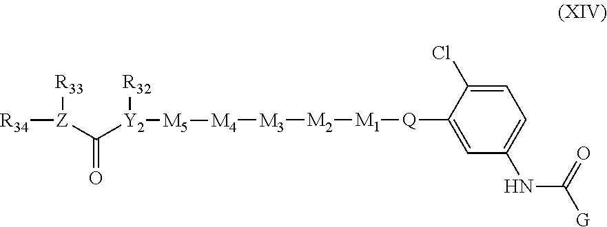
C1=C(Cl)C([Q][M1][M2][M3][M4][M5][Y2](C([Z]([R34])[R33])=O)[R32])=CC(NC([G])=O)=C1
